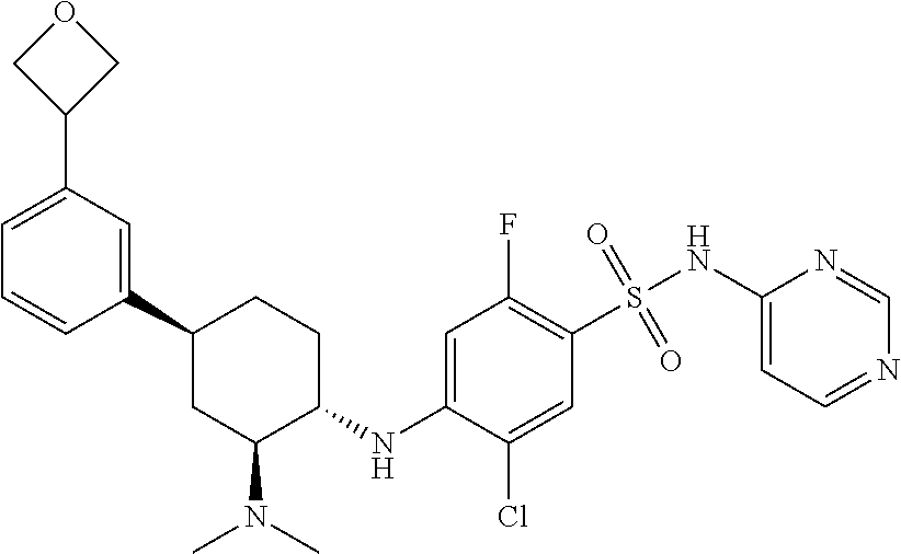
C1(C2CC(N(C)C)C(NC3=CC(F)=C(S(=O)(=O)NC4=CC=NC=N4)C=C3Cl)CC2)=CC(C2COC2)=CC=C1
